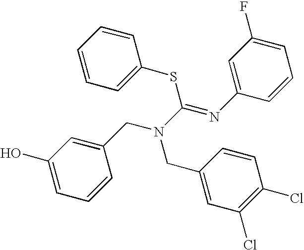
C1(O)=CC=CC(CN(CC2=CC(Cl)=C(Cl)C=C2)C(=NC2=CC(F)=CC=C2)SC2=CC=CC=C2)=C1
